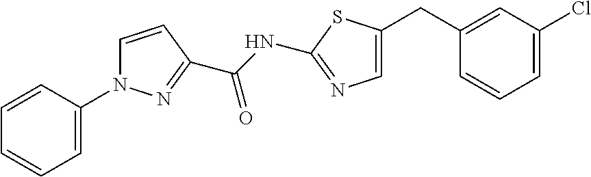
C1(CC2=CN=C(NC(=O)C3=NN(C4=CC=CC=C4)C=C3)S2)=CC(Cl)=CC=C1
